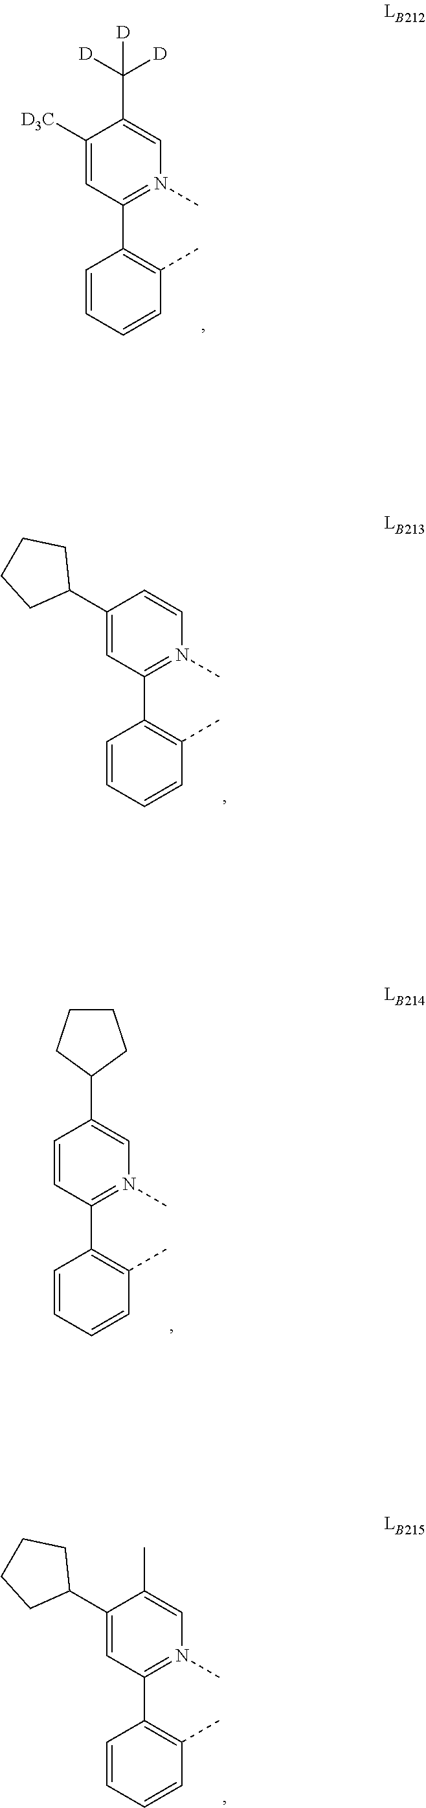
C1=CC=CC(C)=C1C1=N(C)C=C(C([D])([D])[D])C([D3C])=C1.C1=CC=CC(C)=C1C1=N(C)C=CC(C2CCCC2)=C1.C1=CC=CC(C)=C1C1=N(C)C=C(C2CCCC2)C=C1.C1=CC=CC(C)=C1C1=N(C)C=C(C)C(C2CCCC2)=C1
